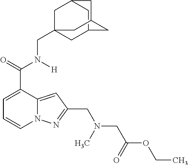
C1=C(C(=O)N([H])CC23CC4CC(C2)CC(C4)C3)C2=CC(CN(C)CC(OCC)=O)=NN2C=C1
